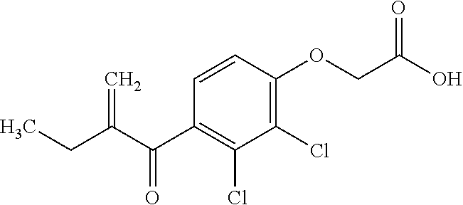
C1=CC(OCC(O)=O)=C(Cl)C(Cl)=C1C(C(CC)=C)=O
